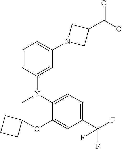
C1=CC(N2CC3(OC4=CC(C(F)(F)F)=CC=C24)CCC3)=CC(N2CC(C(O)=O)C2)=C1
